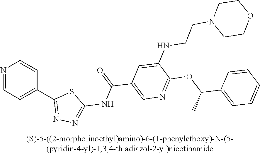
N1=CC=C(C2=NN=C(NC(=O)C3=CN=C(OC(C4=CC=CC=C4)C)C(NCCN4CCOCC4)=C3)S2)C=C1
